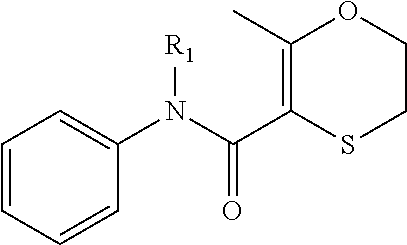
C1=CC=CC(N(C(C2=C(C)OCCS2)=O)[R1])=C1
